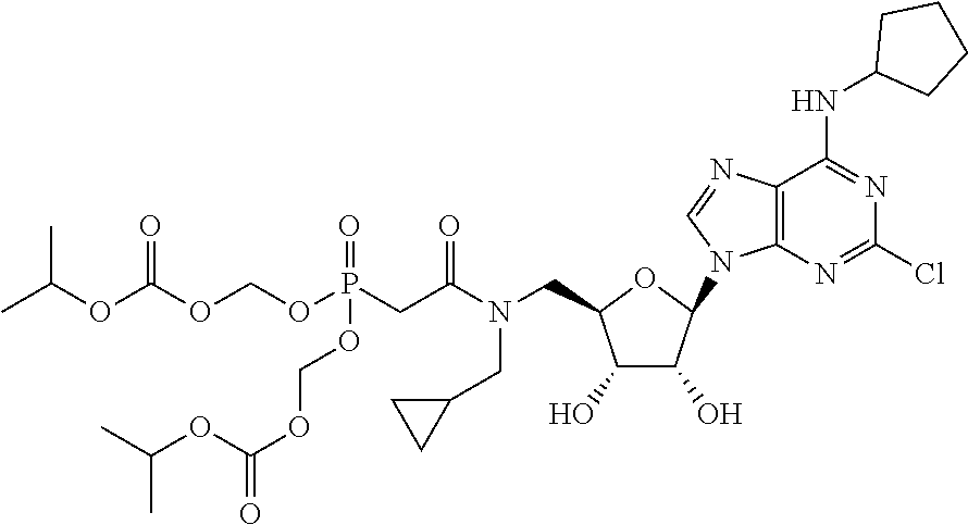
C1(O)C(O)C(N2C3=C(C(NC4CCCC4)=NC(Cl)=N3)N=C2)OC1CN(C(CP(OCOC(OC(C)C)=O)(=O)OCOC(OC(C)C)=O)=O)CC1CC1
